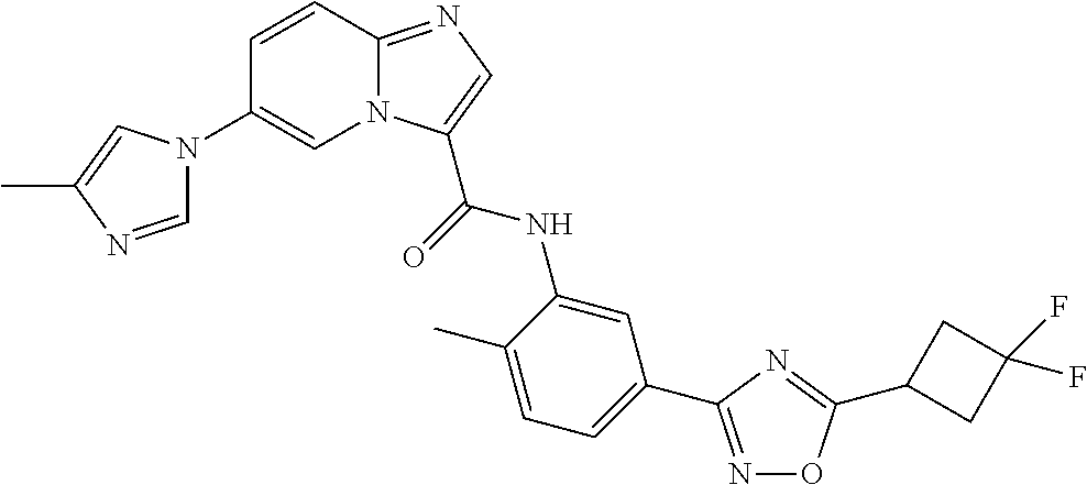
C1=CC2=NC=C(C(=O)NC3=CC(C4=NOC(C5CC(F)(F)C5)=N4)=CC=C3C)N2C=C1N1C=NC(C)=C1
